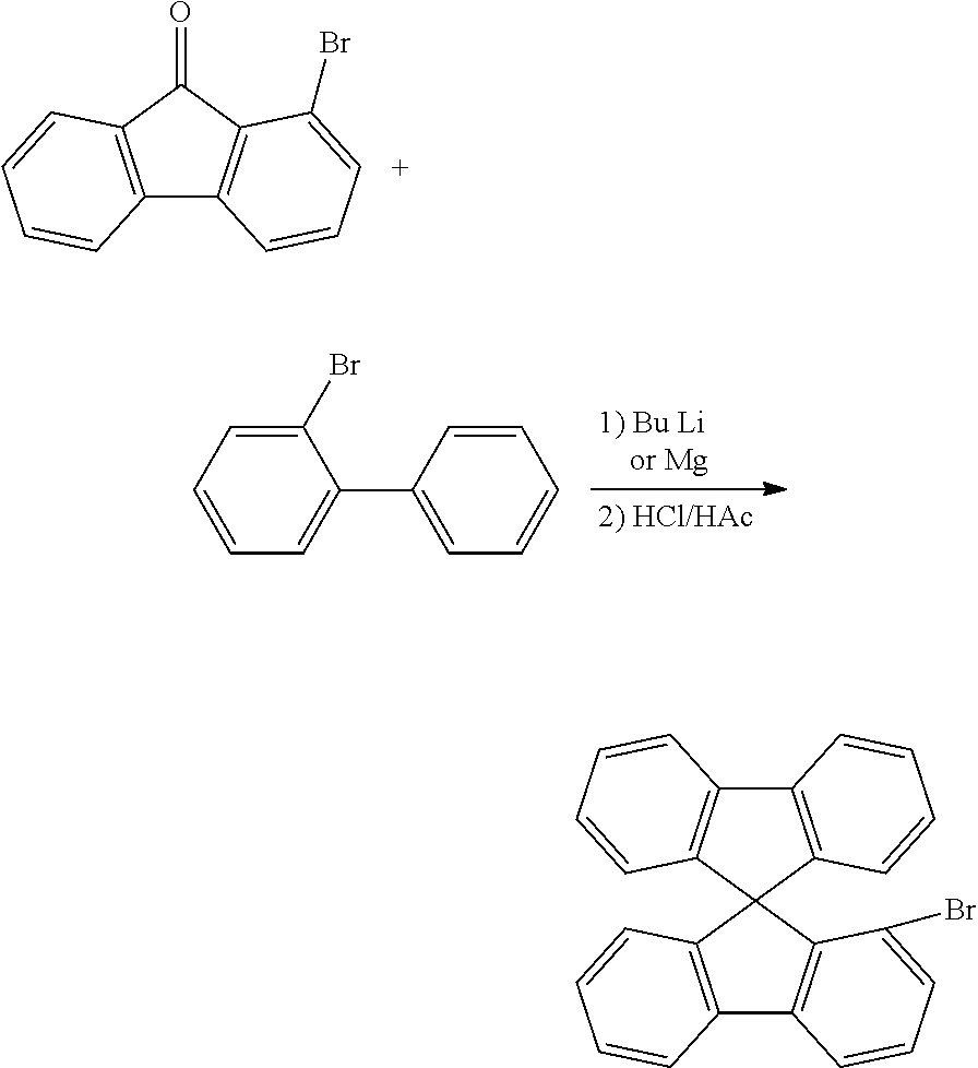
C12=C(C(=O)C3=C1C=CC=C3Br)C=CC=C2.C1(Br)=CC=CC=C1C1=CC=CC=C1.C12=C(C3(C4=C1C=CC=C4)C1=C(C4=C3C(Br)=CC=C4)C=CC=C1)C=CC=C2
